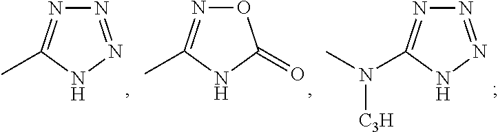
N1=NNC(C)=N1.O1N=C(C)NC1=O.N1=NNC(N([C3H])C)=N1
